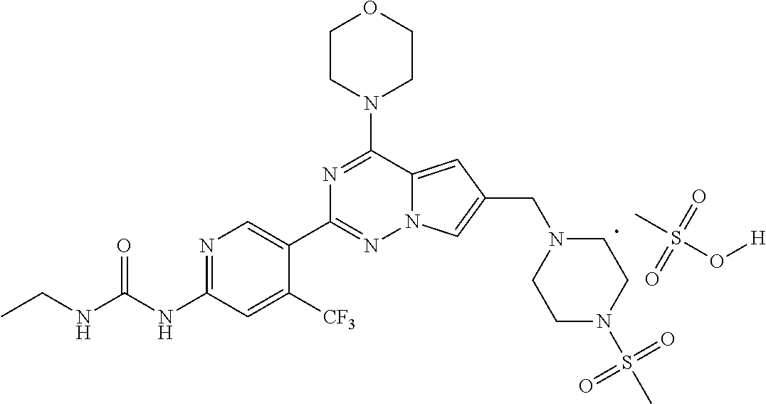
N12C(=CC(CN3CCN(S(=O)(=O)C)CC3)=C1)C(N1CCOCC1)=NC(C1=CN=C(NC(=O)NCC)C=C1[CF3])=N2.CS(=O)(=O)O[H]
